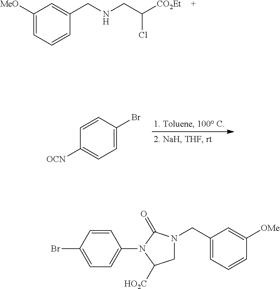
[MeO]C1=CC=CC(CNCC([CO2Et])Cl)=C1.C1=C(Br)C=CC([OCN])=C1.C1=CC(Br)=CC=C1N1C([HO2C])CN(CC2=CC=CC([OMe])=C2)C1=O
